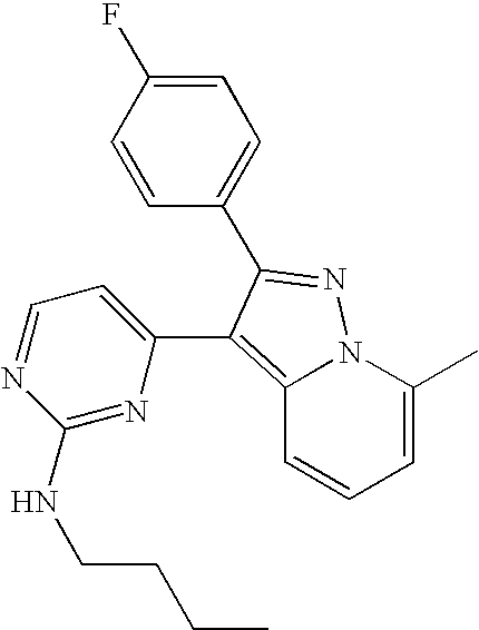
C1=C(F)C=CC(C2=NN3C(=C2C2=CC=NC(NCCCC)=N2)C=CC=C3C)=C1
